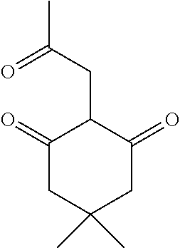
C1(=O)CC(C)(C)CC(=O)C1CC(=O)C
